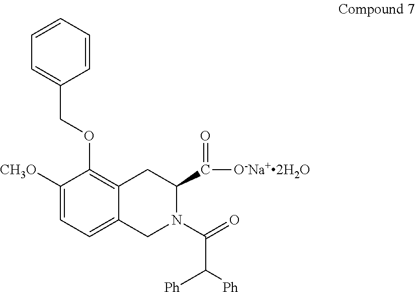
C1=CC=CC(COC2=C3C(=CC=C2[CH3O])CN(C(=O)C([Ph])[Ph])C(C(=O)[O-Na+2H2O])C3)=C1
